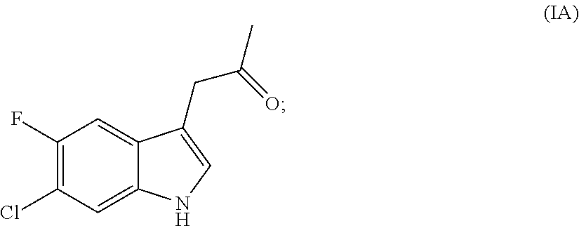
C1(F)=C(Cl)C=C2C(=C1)C(CC(=O)C)=CN2
